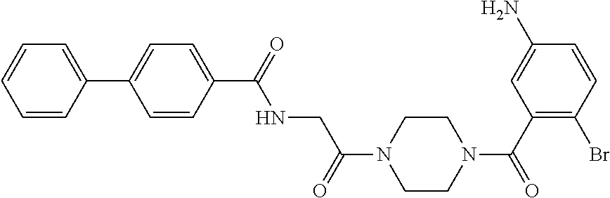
C1=CC(C2=CC=C(C(NCC(N3CCN(C(C4=C(Br)C=CC(N)=C4)=O)CC3)=O)=O)C=C2)=CC=C1
